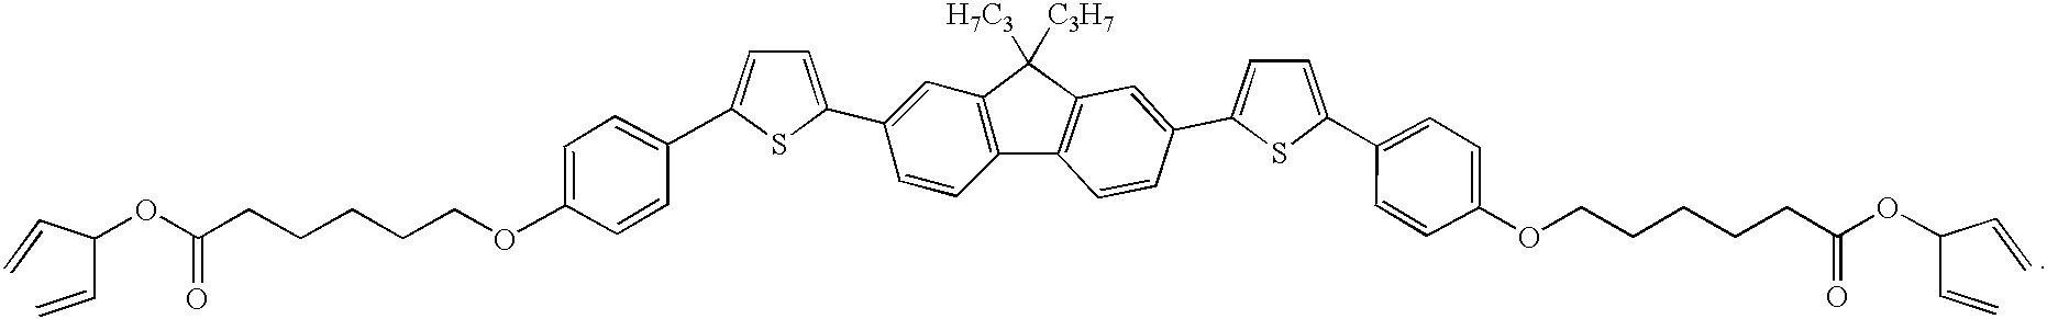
C(C(C=C)OC(CCCCCOC1=CC=C(C2=CC=C(C3=CC4=C(C=C3)C3=C(C4([H7C3])[C3H7])C=C(C4=CC=C(C5=CC=C(OCCCCCC(OC(C=C)C=C)=O)C=C5)S4)C=C3)S2)C=C1)=O)=C
